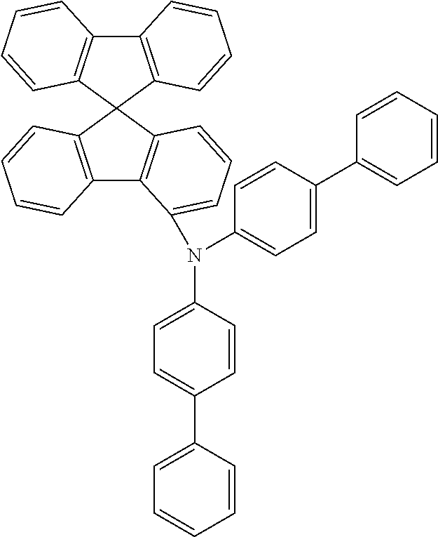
C12=C(C3(C4=C1C(N(C1=CC=C(C5=CC=CC=C5)C=C1)C1=CC=C(C5=CC=CC=C5)C=C1)=CC=C4)C1=C(C4=C3C=CC=C4)C=CC=C1)C=CC=C2
